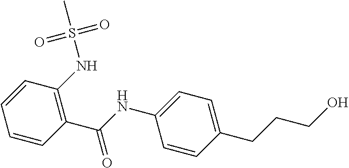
C1=CC=CC(NS(C)(=O)=O)=C1C(=O)NC1=CC=C(CCCO)C=C1
